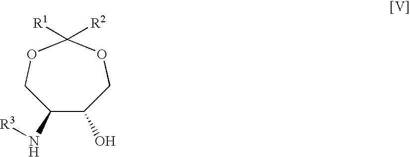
C1(N[R3])C(O)COC([R1])([R2])OC1
